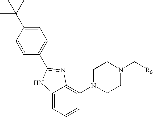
C1=C(C(C)(C)C)C=CC(C2=NC3=C(N4CCN(C[RS])CC4)C=CC=C3N2)=C1
